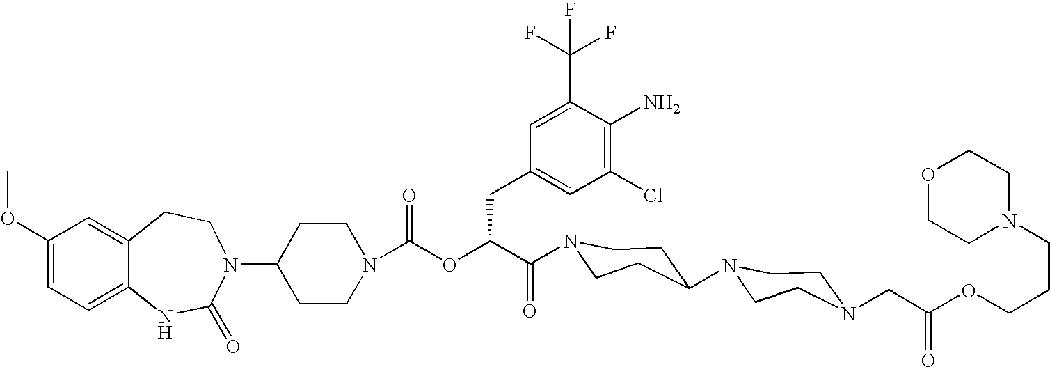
C12=CC(OC)=CC=C1NC(=O)N(C1CCN(C(OC(C(=O)N3CCC(N4CCN(CC(OCCCN5CCOCC5)=O)CC4)CC3)CC3=CC(Cl)=C(N)C(C(F)(F)F)=C3)=O)CC1)CC2
